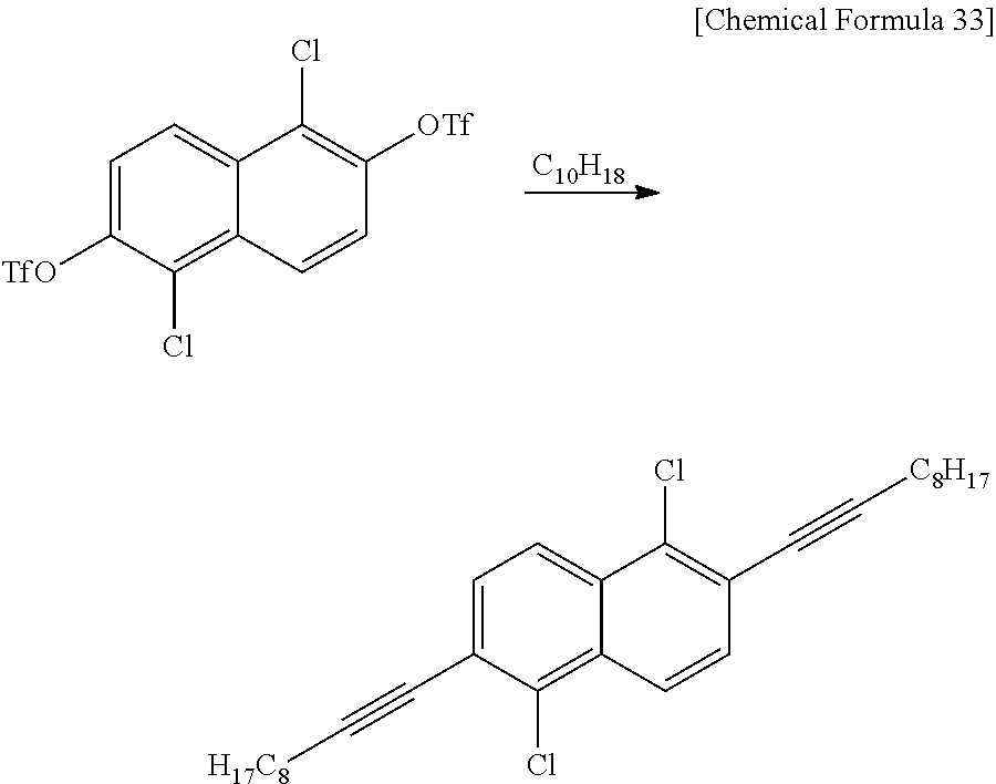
C1=C(C#C[H17C8])C(Cl)=C2C(=C1)C(Cl)=C(C#C[C8H17])C=C2.[C10H18].C1=C([TfO])C(Cl)=C2C(=C1)C(Cl)=C([OTf])C=C2
